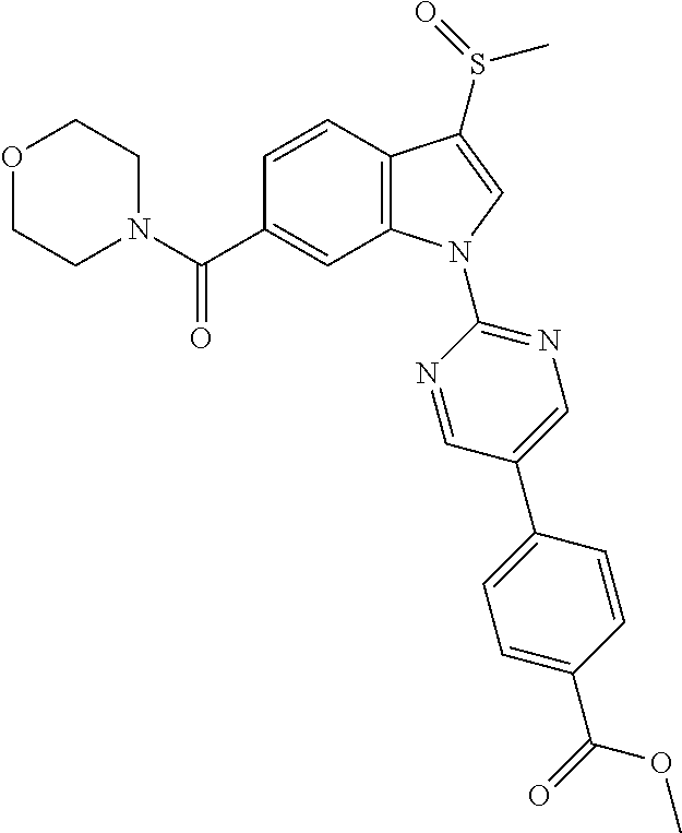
O1CCN(C(C2=CC3=C(C=C2)C(S(=O)C)=CN3C2=NC=C(C3=CC=C(C(=O)OC)C=C3)C=N2)=O)CC1
